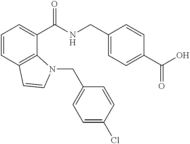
C1=CC2=C(C(C(NCC3=CC=C(C(O)=O)C=C3)=O)=C1)N(CC1=CC=C(Cl)C=C1)C=C2
